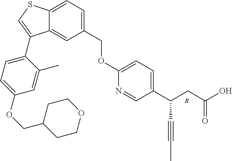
[R].C12=CC(COC3=CC=C(C(CC(O)=O)C#CC)C=N3)=CC=C1SC=C2C1=CC=C(OCC2CCOCC2)C=C1C
